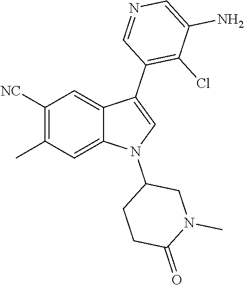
C1([NC])=C(C)C=C2C(=C1)C(C1=C(Cl)C(N)=CN=C1)=CN2C1CCC(=O)N(C)C1
